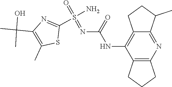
C12=C(N=C3C(=C1NC(=O)N=S(=O)(N)C1=NC(C(C)(O)C)=C(C)S1)CCC3C)CCC2
